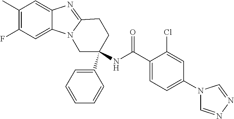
C12=CC(F)=C(C)C=C1N=C1N2CC(NC(C2=CC=C(N3C=NN=C3)C=C2Cl)=O)(C2=CC=CC=C2)CC1
